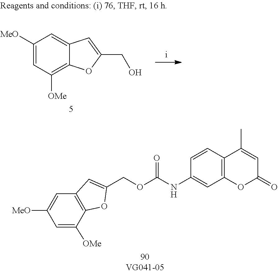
C1([MeO])=CC([OMe])=C2C(=C1)C=C(CO)O2.C1=C([OMe])C2=C(C=C1[MeO])C=C(COC(NC1=CC3=C(C=C1)C(C)=CC(=O)O3)=O)O2
